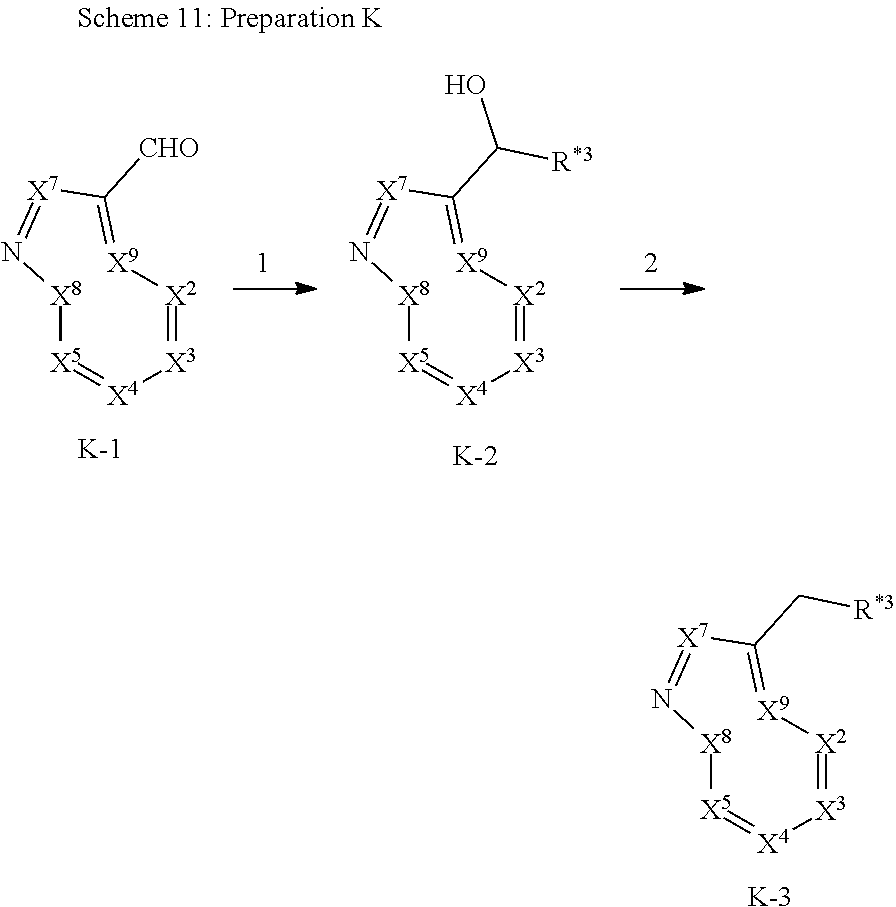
[X8]1[X5]=[X4][X3]=[X2][X9]=C([CHO])[X7]=N1.[X8]1[X5]=[X4][X3]=[X2][X9]=C(C(O)[R*3])[X7]=N1.[K].[K].[X8]1[X5]=[X4][X3]=[X2][X9]=C(C[R*3])[X7]=N1.[K]
